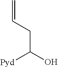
C(C(O)[Pyd])C=C
